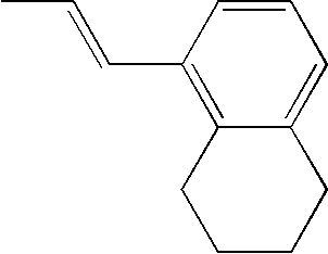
C1(C=CC)=C2C(=CC=C1)CCCC2
